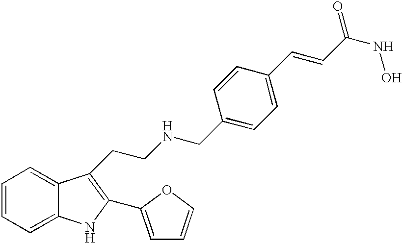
C(C1=CC=C(C=CC(NO)=O)C=C1)NCCC1=C(C2=CC=CO2)NC2=CC=CC=C21
